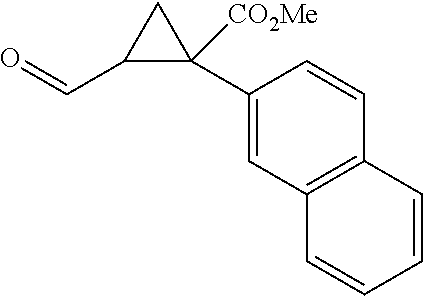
C1(C2([CO2Me])C(C=O)C2)=CC2=C(C=C1)C=CC=C2
